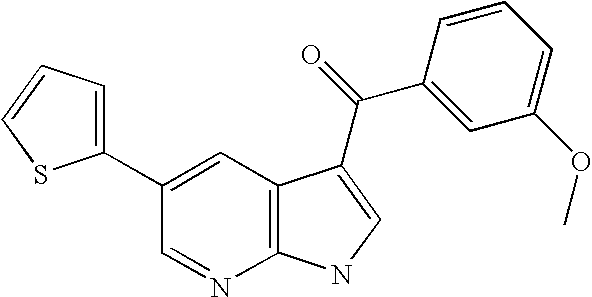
C1(C2=CC=CS2)=CC2=C(N=C1)NC=C2C(C1=CC(OC)=CC=C1)=O
